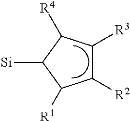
C1([R2])C([R3])C([R4])C([Si])C1[R1]
